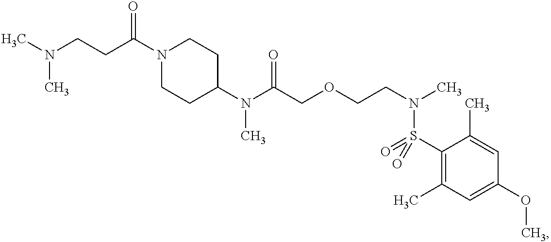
N(CCC(N1CCC(N(C(COCCN(C)S(=O)(C2=C(C)C=C(OC)C=C2C)=O)=O)C)CC1)=O)(C)C
